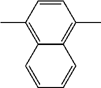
C1(C)=C2C=CC=CC2=C(C)C=C1
